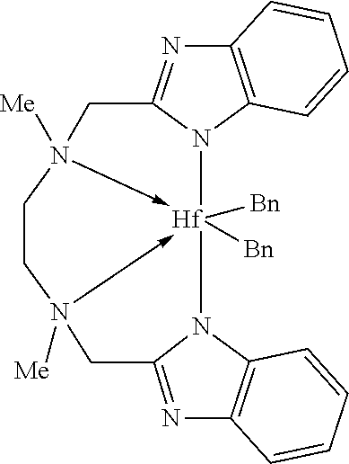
C1N2([Me])->[Hf]3([Bn])([Bn])(-N([Me])(C1)CC1=NC4=C(N31)C=CC=C4)N1C(=NC3=C1C=CC=C3)C2
